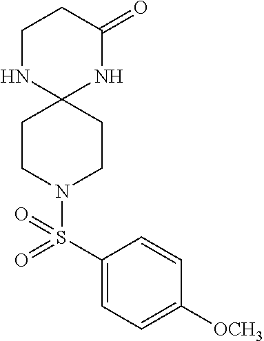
C12(CCN(S(C3=CC=C([OCH3])C=C3)(=O)=O)CC1)NC(=O)CCN2
